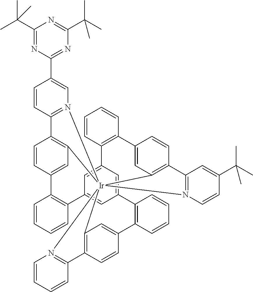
C1=CC2=N(C=C1C1=NC(C(C)(C)C)=NC(C(C)(C)C)=N1)[Ir]1345C6=C2C=CC(=C6)C2=C(C=CC=C2)C2=CC(=CC(=C2)C2=C(C=CC=C2)C2=CC1=C(C=C2)C1=N3C=CC(C(C)(C)C)=C1)C1=C(C=CC=C1)C1=CC4=C(C=C1)C1=N5C=CC=C1
